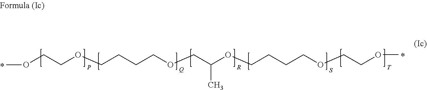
O(CCOCCCCOCC(OCCCCOCCOC)C)C
